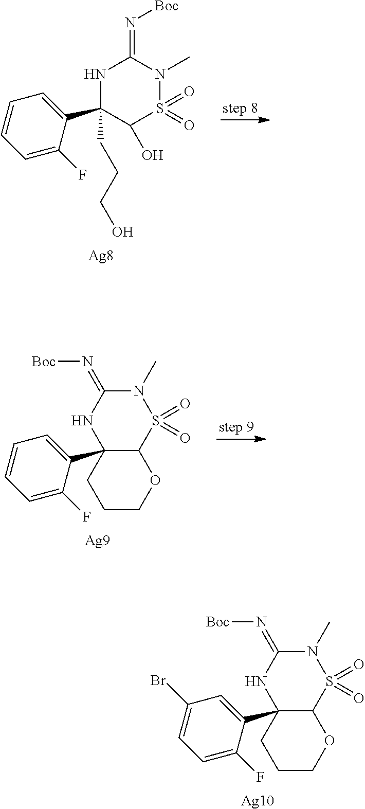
N1C(CCCO)(C2=CC=CC=C2F)C(O)S(=O)(=O)N(C)C1=N[Boc].[Ag8].C12(C3=CC(Br)=CC=C3F)C(S(=O)(=O)N(C)C(=N[Boc])N1)OCCC2.[Ag10].C12(C3=CC=CC=C3F)C(S(=O)(=O)N(C)C(=N[Boc])N1)OCCC2.[Ag9]
